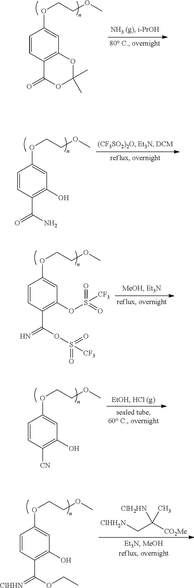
C1=CC2=C(C=C1OCCOC)OC(C)(C)OC2=O.C1=CC(C(=O)N)=C(O)C=C1OCCOC.C1=CC(C(=N)OS([CF3])(=O)=O)=C(OS(=O)(=O)[CF3])C=C1OCCOC.C1=CC([CN])=C(O)C=C1OCCOC.C1=CC(C(=[ClHHN])OCC)=C(O)C=C1OCCOC.[ClHH2N]CC([CO2Me])([ClH2HN])C
